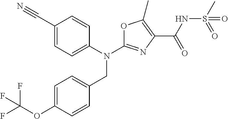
N(C1=NC(C(NS(C)(=O)=O)=O)=C(C)O1)(CC1=CC=C(OC(F)(F)F)C=C1)C1=CC=C(C#N)C=C1
